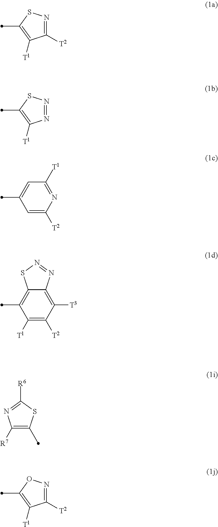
C1([T2])=NSC(C)=C1[T1].N1=NSC(C)=C1[T1].C1(C)=CC([T1])=NC([T2])=C1.C1(C)=C2C(=C([T3])C([T2])=C1[T1])N=NS2.C1([R7])=C(C)SC([R6])=N1.C1([T2])=NOC(C)=C1[T1]
